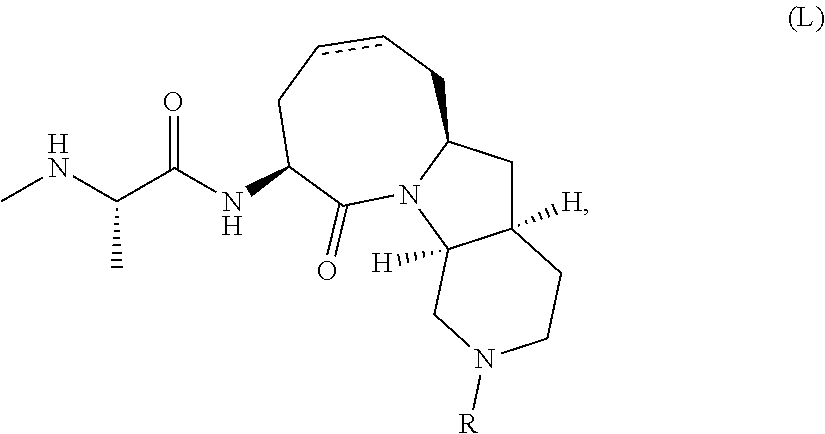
C12([H])CC3N(C1([H])CN([R])CC2)C(=O)C(NC(C(NC)C)=O)CccC3
